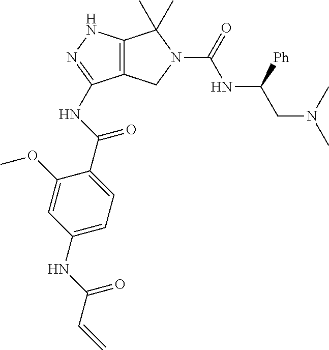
C12=C(NN=C1NC(C1=CC=C(NC(C=C)=O)C=C1OC)=O)C(C)(C)N(C(=O)NC(CN(C)C)[Ph])C2
